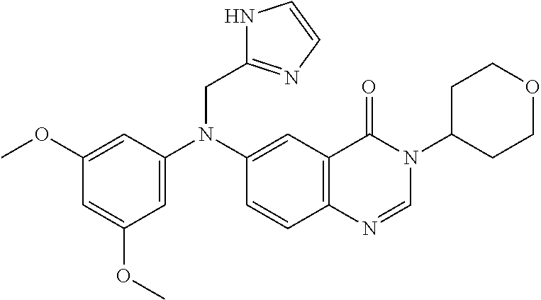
C1=C(N(C2=CC3=C(C=C2)N=CN(C2CCOCC2)C3=O)CC2=NC=CN2)C=C(OC)C=C1OC
